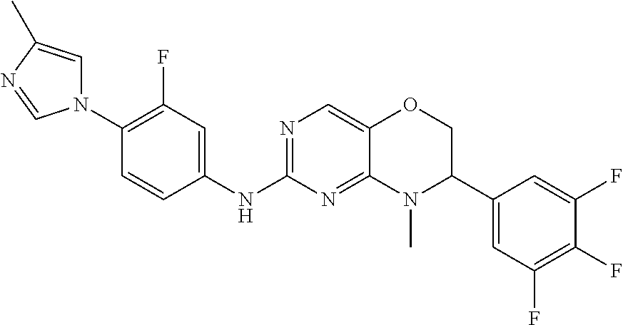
C1(N2C=C(C)N=C2)=C(F)C=C(NC2=NC=C3C(=N2)N(C)C(C2=CC(F)=C(F)C(F)=C2)CO3)C=C1
